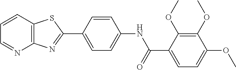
C1=CC2=C(N=C1)N=C(C1=CC=C(NC(=O)C3=CC=C(OC)C(OC)=C3OC)C=C1)S2
